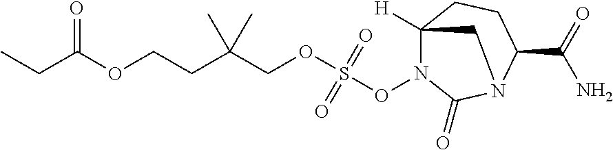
CCC(OCCC(COS(ON1C2([H])CCC(C(=O)N)N(C1=O)C2)(=O)=O)(C)C)=O
